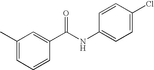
C1(C)=CC=CC(C(NC2=CC=C(Cl)C=C2)=O)=C1
